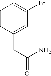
C1=CC(CC(N)=O)=CC(Br)=C1
